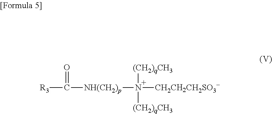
[R3]C([NH(CH2)p]N([CH2CH2CH2SO3-])([(CH2)qCH3])[(CH2)qCH3])=O
